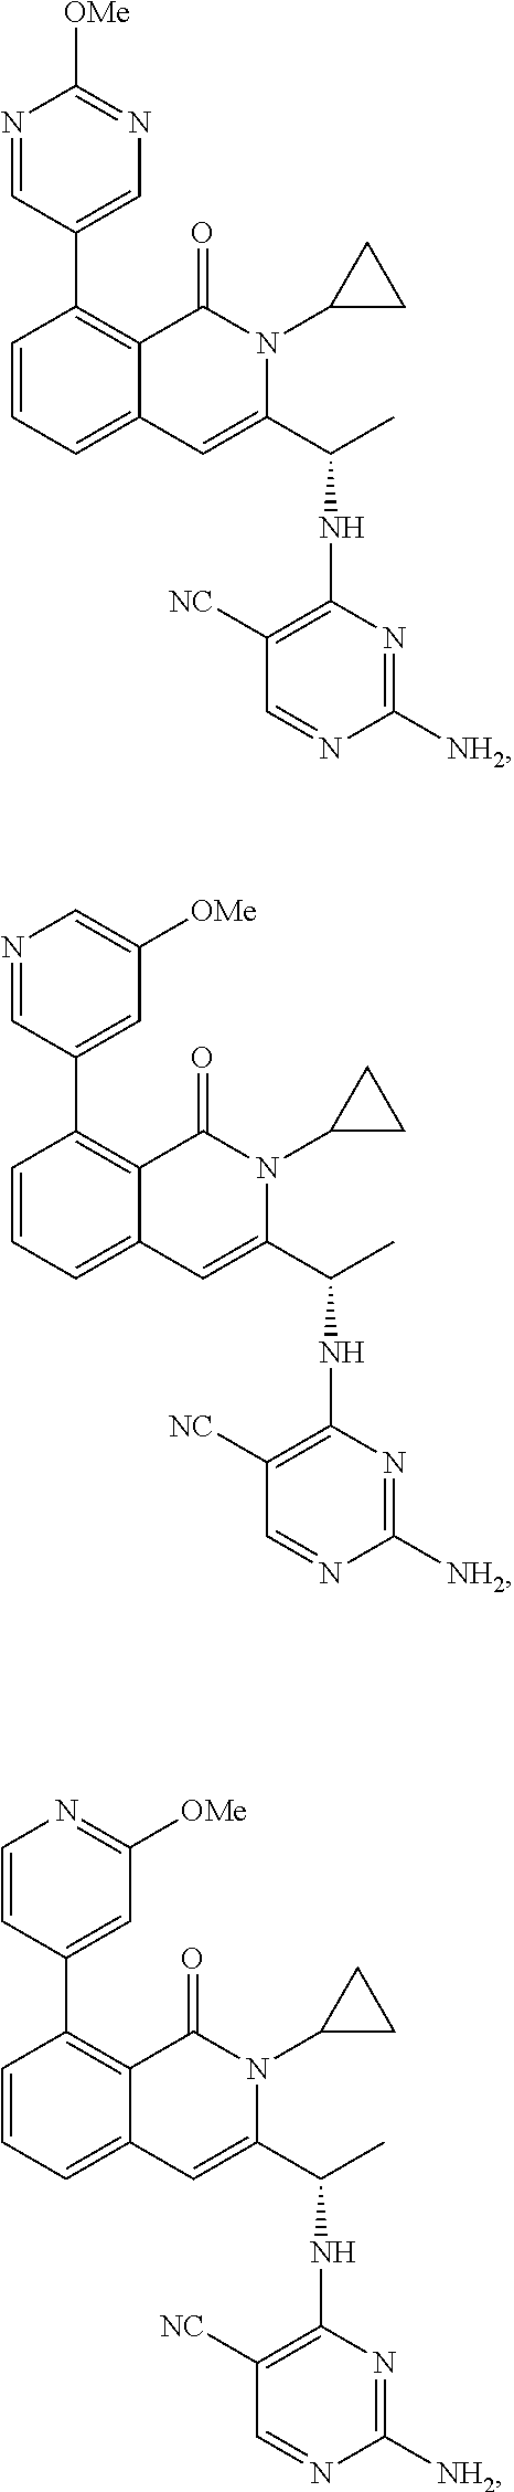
N1=CC(C2=C3C(=CC=C2)C=C(C(C)NC2=C([NC])C=NC([NH2])=N2)N(C2CC2)C3=O)=CN=C1[OMe].N1=CC(C2=C3C(=CC=C2)C=C(C(C)NC2=C([NC])C=NC([NH2])=N2)N(C2CC2)C3=O)=CC([OMe])=C1.C1=CC(C2=C3C(=CC=C2)C=C(C(C)NC2=C([NC])C=NC([NH2])=N2)N(C2CC2)C3=O)=CC([OMe])=N1
